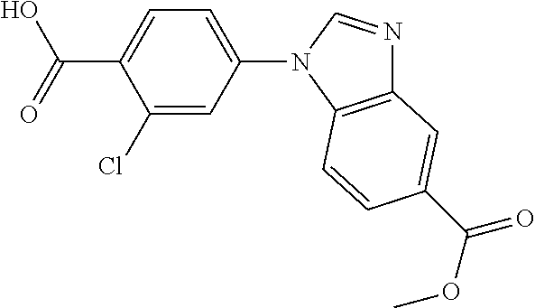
C1(Cl)=CC(N2C3=C(N=C2)C=C(C(=O)OC)C=C3)=CC=C1C(=O)O
